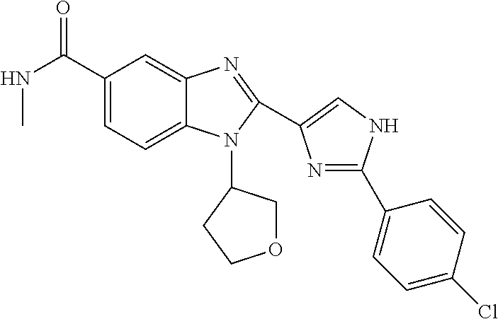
C1(C(NC)=O)=CC=C2C(=C1)N=C(C1=CNC(C3=CC=C(Cl)C=C3)=N1)N2C1COCC1
